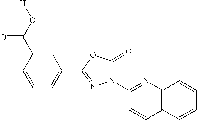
N1(C2=NC3=C(C=C2)C=CC=C3)C(=O)OC(C2=CC=CC(C(O[H])=O)=C2)=N1
